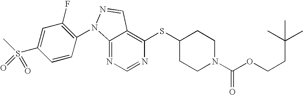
C12=NC=NC(SC3CCN(C(OCCC(C)(C)C)=O)CC3)=C1C=NN2C1=C(F)C=C(S(C)(=O)=O)C=C1
